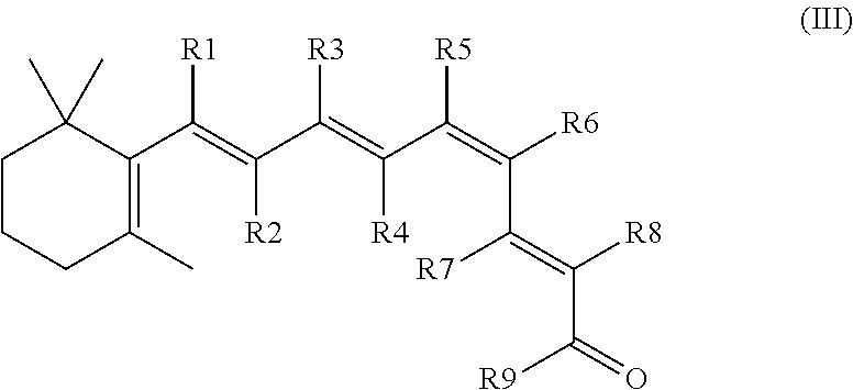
C1CCC(C)=C(C(=C([R2])C(=C([R4])C(=C(C([R7])=C([R8])C(=O)[R9])[R6])[R5])[R3])[R1])C1(C)C
